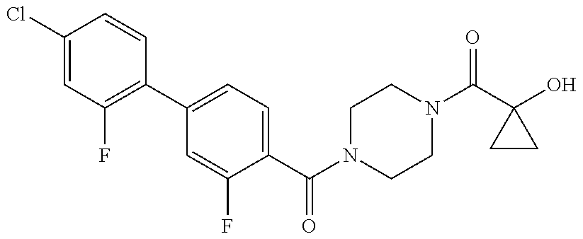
C1(Cl)=CC(F)=C(C2=CC=C(C(=O)N3CCN(C(=O)C4(O)CC4)CC3)C(F)=C2)C=C1
